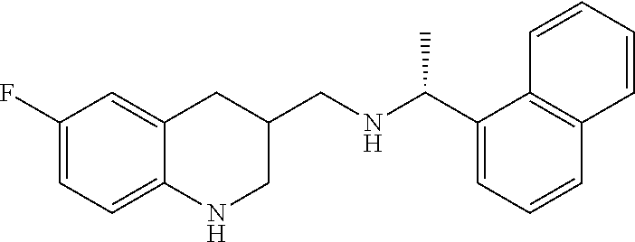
C1(F)=CC=C2C(=C1)CC(CNC(C1=CC=CC3=C1C=CC=C3)C)CN2
